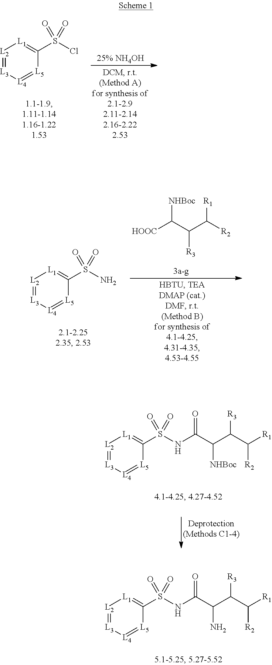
[L2]1=[L3][L4]=[L5]C(S(Cl)(=O)=O)=[L1]1.[L2]1=[L3][L4]=[L5]C(S(N)(=O)=O)=[L1]1.[HOOC]C(C(C([R2])[R1])[R3])[NHBoc].[L2]1=[L3][L4]=[L5]C(S(NC(C(C(C([R1])[R2])[R3])N)=O)(=O)=O)=[L1]1.[L2]1=[L3][L4]=[L5]C(S(NC(C(C(C([R1])[R2])[R3])[NHBoc])=O)(=O)=O)=[L1]1
